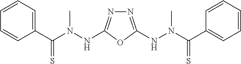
N1=C(NN(C(C2=CC=CC=C2)=S)C)OC(NN(C(C2=CC=CC=C2)=S)C)=N1
